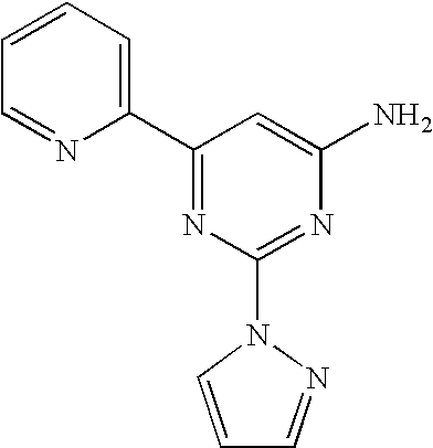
C1(C2=CC=CC=N2)=NC(N2C=CC=N2)=NC(N)=C1
